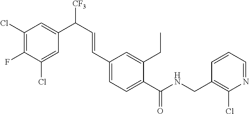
C1(Cl)=C(F)C(Cl)=CC(C([CF3])C=CC2=CC=C(C(NCC3=C(Cl)N=CC=C3)=O)C(CC)=C2)=C1
